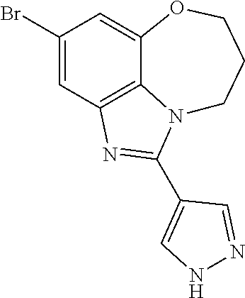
C1(Br)=CC2=C3C(=C1)OCCCN3C(C1=CNN=C1)=N2
